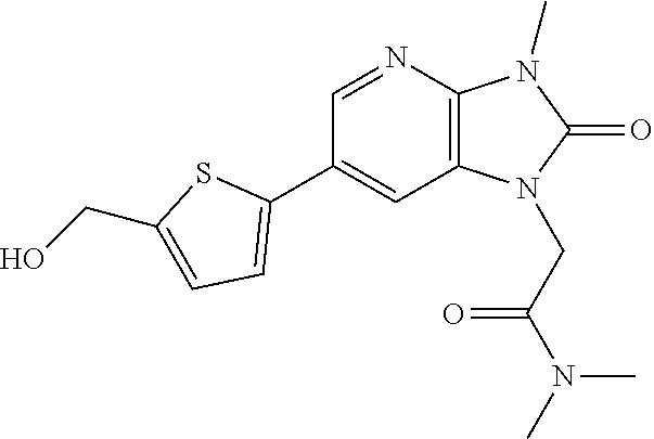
C12=C(N=CC(C3=CC=C(CO)S3)=C1)N(C)C(=O)N2CC(N(C)C)=O
